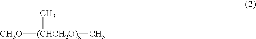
[(CHCH2O)x]([CH3O])(C)C
